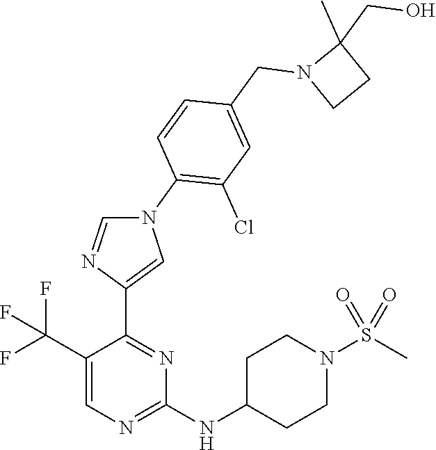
C1(C(F)(F)F)=CN=C(NC2CCN(S(C)(=O)=O)CC2)N=C1C1=CN(C2=C(Cl)C=C(CN3CCC3(C)CO)C=C2)C=N1
